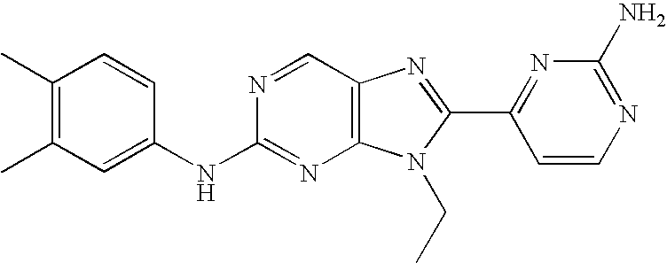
C1(C)=C(C)C=C(NC2=NC3=C(C=N2)N=C(C2=NC(N)=NC=C2)N3CC)C=C1
